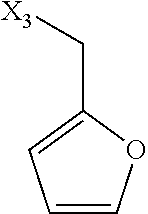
C1=COC(C[X3])=C1
